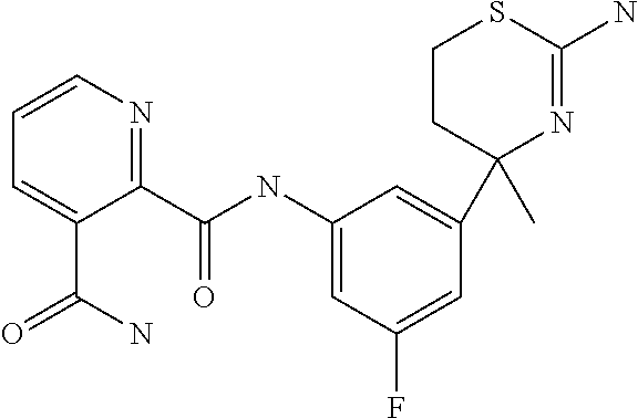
C1=C(C(N)=O)C(C(NC2=CC(F)=CC(C3(C)N=C(N)SCC3)=C2)=O)=NC=C1
